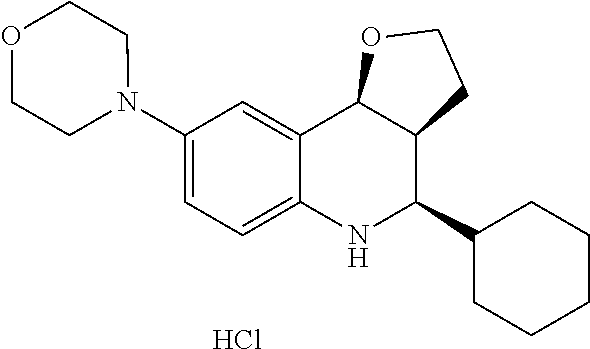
Cl.C12=CC(N3CCOCC3)=CC=C1NC(C1CCCCC1)C1C2OCC1
